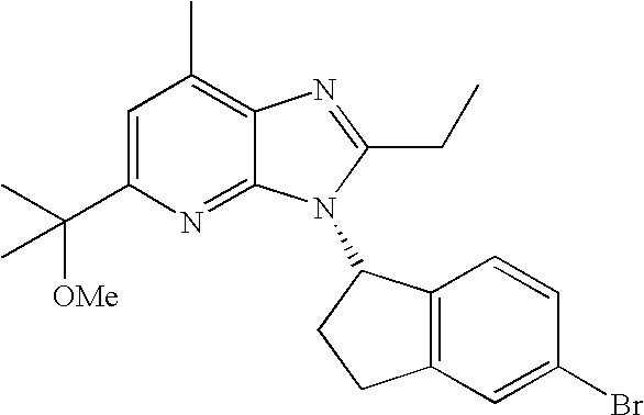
C1=C(C(C)([OMe])C)N=C2C(=C1C)N=C(CC)N2C1C2=C(CC1)C=C(Br)C=C2
